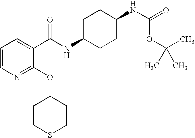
C1=CN=C(OC2CCSCC2)C(C(NC2CCC(NC(=O)OC(C)(C)C)CC2)=O)=C1
